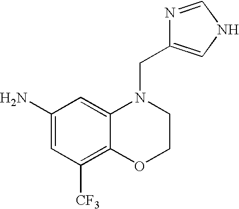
C1(N)=CC([CF3])=C2C(=C1)N(CC1=CNC=N1)CCO2
